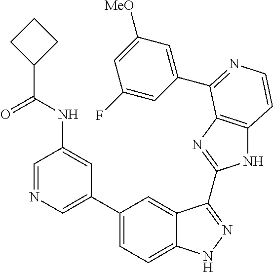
C1=C(C2=CC=C3C(=C2)C(C2=NC4=C(N2)C=CN=C4C2=CC([MeO])=CC(F)=C2)=NN3)C=C(NC(C2CCC2)=O)C=N1
